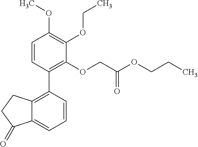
C12=C(C3=C(OCC(OCCC)=O)C(OCC)=C(OC)C=C3)C=CC=C1C(=O)CC2
